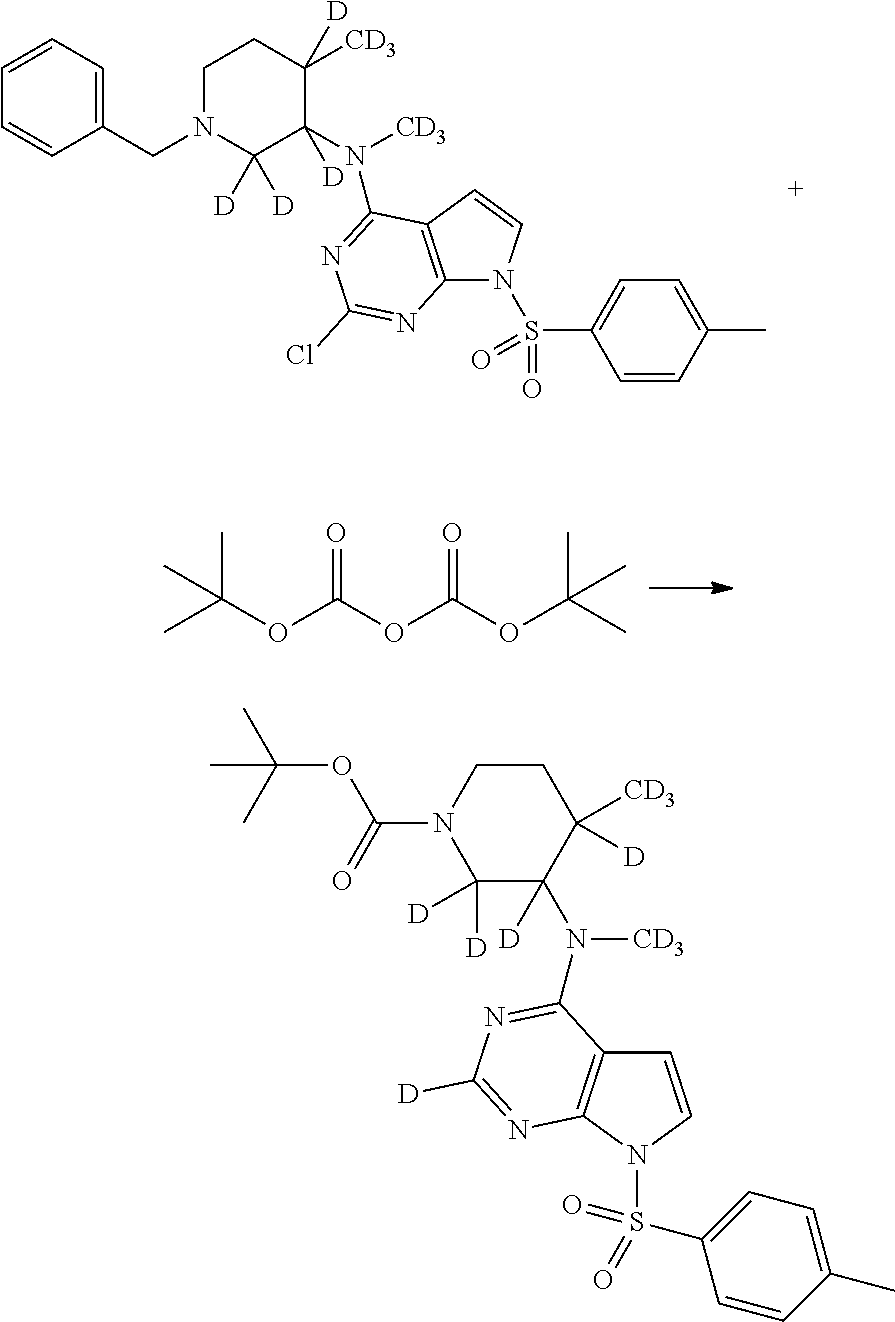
C(OC(OC(OC(C)(C)C)=O)=O)(C)(C)C.C1=CC=C(CN2C([D])([D])C(N([CD3])C3=NC(Cl)=NC4=C3C=CN4S(C3=CC=C(C)C=C3)(=O)=O)([D])C([CD3])([D])CC2)C=C1.C1CN(C(OC(C)(C)C)=O)C([D])([D])C([D])(N([CD3])C2=NC([D])=NC3=C2C=CN3S(C2=CC=C(C)C=C2)(=O)=O)C1([CD3])[D]
